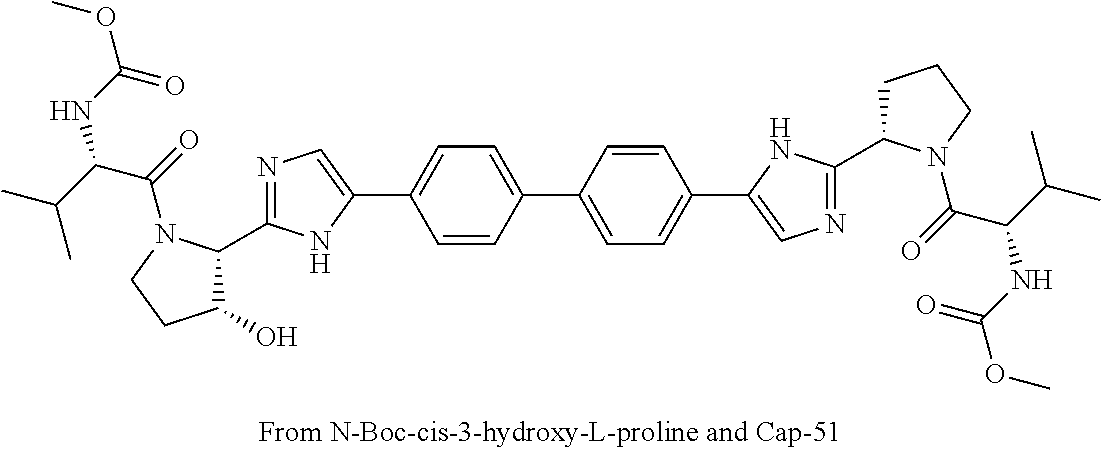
C1(C2=CC=C(C3=CN=C(C4CCCN4C(=O)C(NC(OC)=O)C(C)C)N3)C=C2)=CC=C(C2=CN=C(C3C(O)CCN3C(=O)C(NC(OC)=O)C(C)C)N2)C=C1
